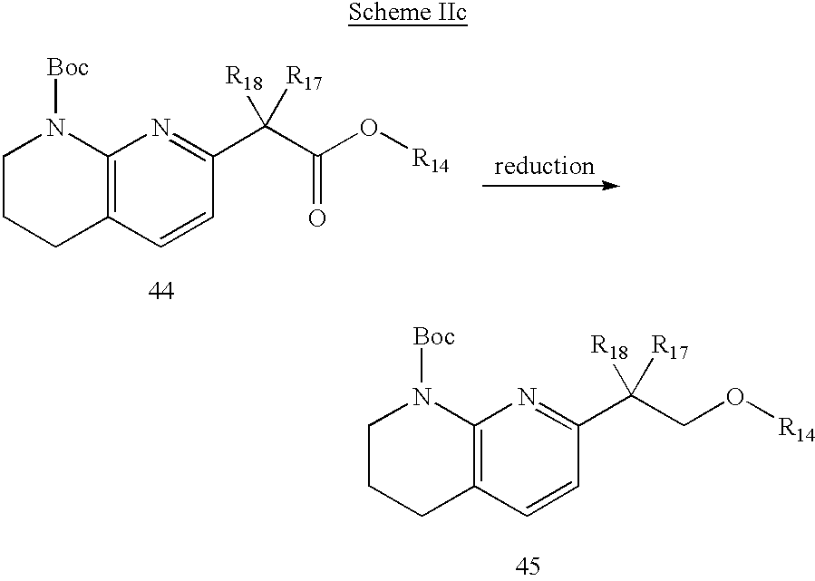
C12=C(C=CC(C(C(O[R14])=O)([R17])[R18])=N1)CCCN2[Boc].C12=C(C=CC(C(CO[R14])([R17])[R18])=N1)CCCN2[Boc]
